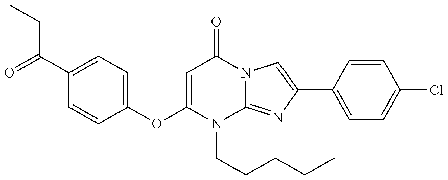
C1(OC2=CC=C(C(CC)=O)C=C2)=CC(=O)N2C(=NC(C3=CC=C(Cl)C=C3)=C2)N1CCCCC
